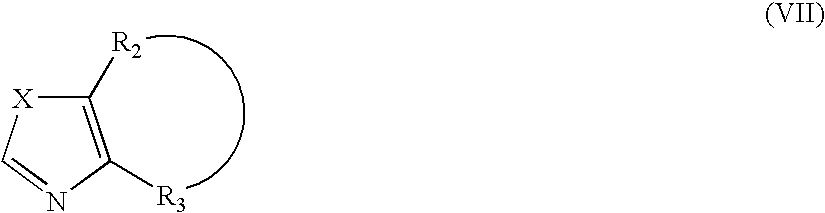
C1([R2])=C([R3])N=C[X]1
